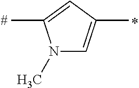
N1(C)C=C(C)C=C1C
